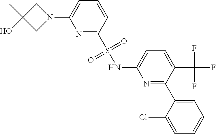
C1C(C)(O)CN1C1=CC=CC(S(NC2=CC=C(C(F)(F)F)C(C3=CC=CC=C3Cl)=N2)(=O)=O)=N1
